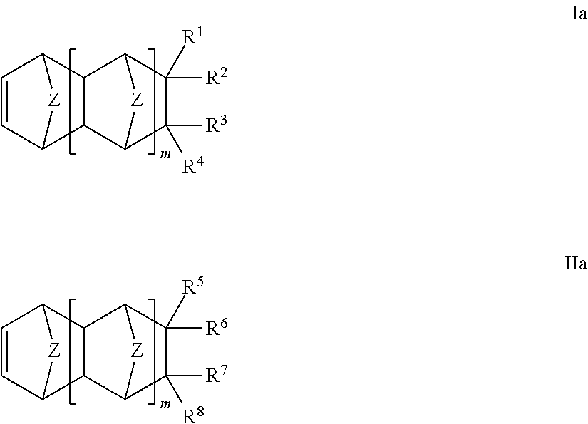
C1=CC2[Z]C1C1C2C2C([R4])([R3])C([R1])([R2])C1[Z]2.C1=CC2[Z]C1C1C2C2C([R8])([R7])C([R5])([R6])C1[Z]2
